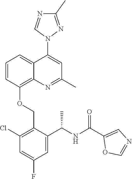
C1=CC(OCC2=C(Cl)C=C(F)C=C2C(NC(C2=CN=CO2)=O)C)=C2C(=C1)C(N1N=C(C)N=C1)=CC(C)=N2
